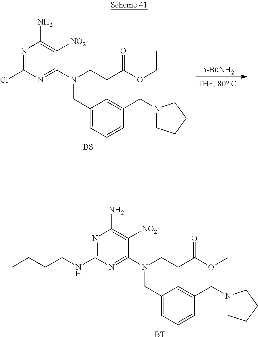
N1=C(NCCCC)N=C(N(CCC(OCC)=O)CC2=CC=CC(CN3CCCC3)=C2)C([NO2])=C1N.[BT].N1=C(Cl)N=C(N(CCC(OCC)=O)CC2=CC=CC(CN3CCCC3)=C2)C([NO2])=C1N.[BS].[n-BuNH2]
